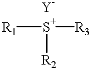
[R1][S+]([R3])[R2]
